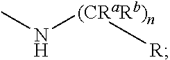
CN[(CRaRb)n][R]
